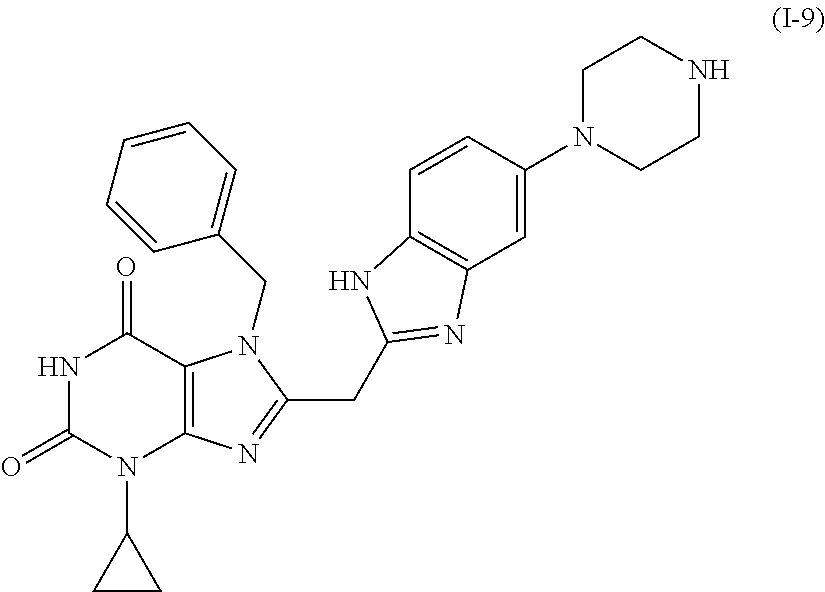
N1C(=O)N(C2CC2)C2=C(C1=O)N(CC1=CC=CC=C1)C(CC1=NC3=C(C=CC(N4CCNCC4)=C3)N1)=N2
